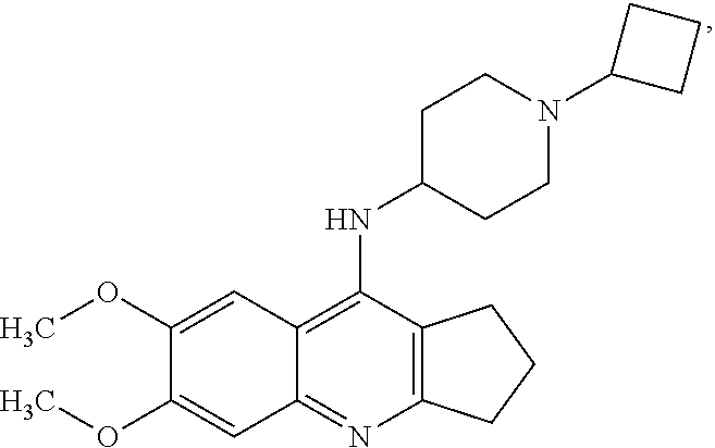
C12=C(N=C3C(=C1NC1CCN(C4CCC4)CC1)C=C(OC)C(OC)=C3)CCC2
